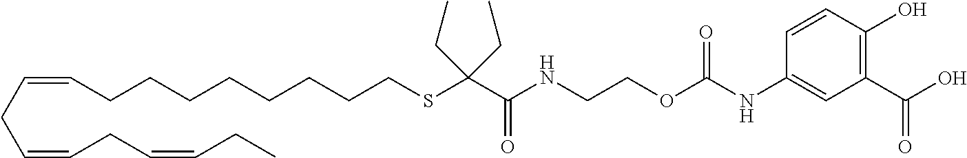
C1(C(O)=O)=C(O)C=CC(NC(OCCNC(C(CC)(SCCCCCCCCC=CCC=CCC=CCC)CC)=O)=O)=C1
